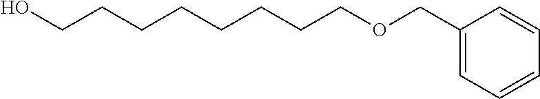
C(CCCCOCC1=CC=CC=C1)CCCO
